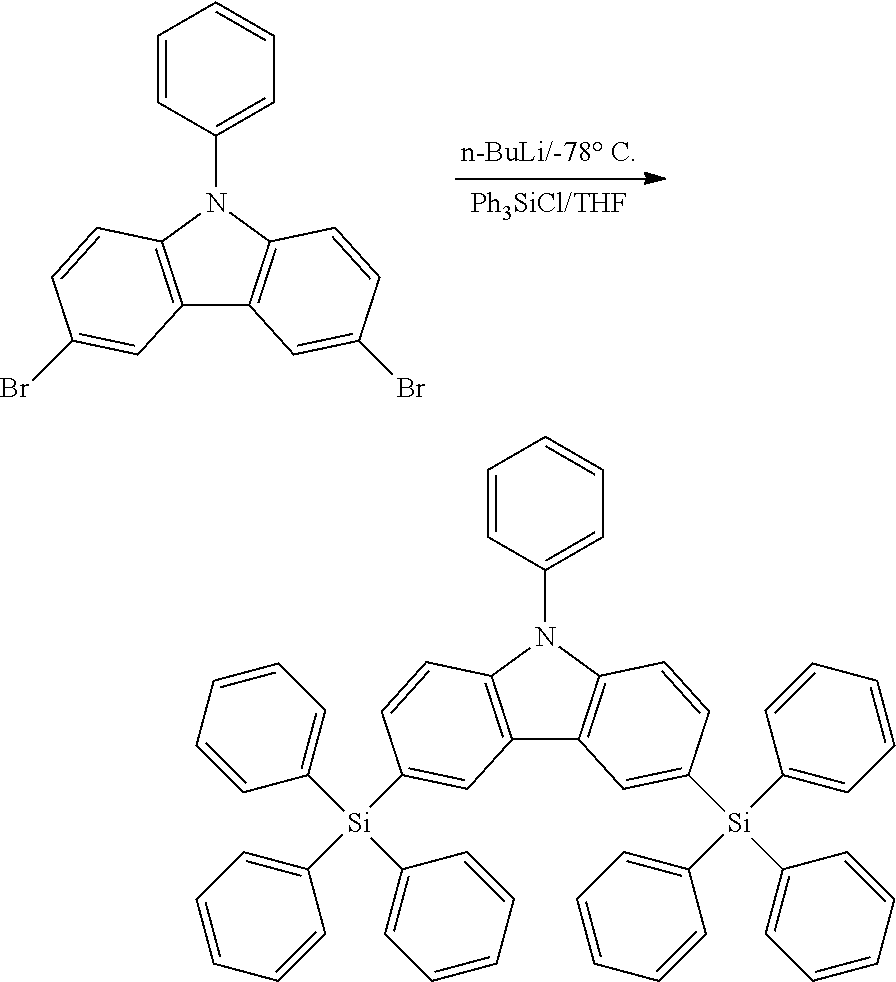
C12=C(N(C3=CC=CC=C3)C3=C1C=C(Br)C=C3)C=CC(Br)=C2.C12=C(N(C3=CC=CC=C3)C3=C1C=C([Si](C1=CC=CC=C1)(C1=CC=CC=C1)C1=CC=CC=C1)C=C3)C=CC([Si](C1=CC=CC=C1)(C1=CC=CC=C1)C1=CC=CC=C1)=C2
